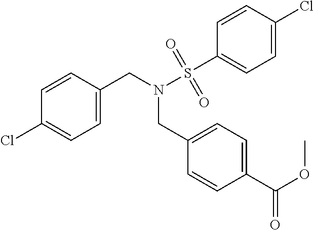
C1=C(CN(S(=O)(=O)C2=CC=C(Cl)C=C2)CC2=CC=C(C(OC)=O)C=C2)C=CC(Cl)=C1
